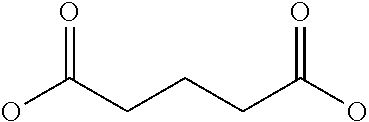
C(CCC(O)=O)C(O)=O
